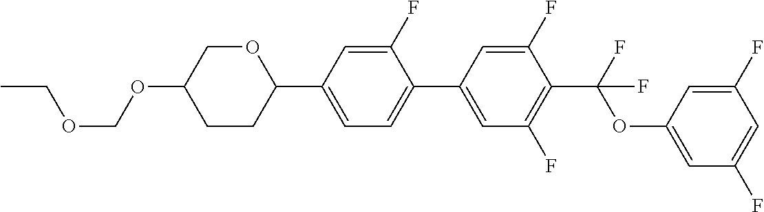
O1CC(OCOCC)CCC1C1=CC=C(C2=CC(F)=C(C(F)(OC3=CC(F)=CC(F)=C3)F)C(F)=C2)C(F)=C1
